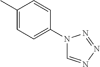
C1(C)=CC=C(N2C=NN=N2)C=C1
